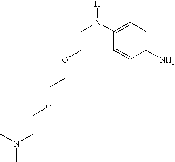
CN(CCOCCOCCN([H])C1=CC=C(N)C=C1)C
